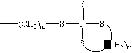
S=P(S[(CH2)m]C)(S)S
